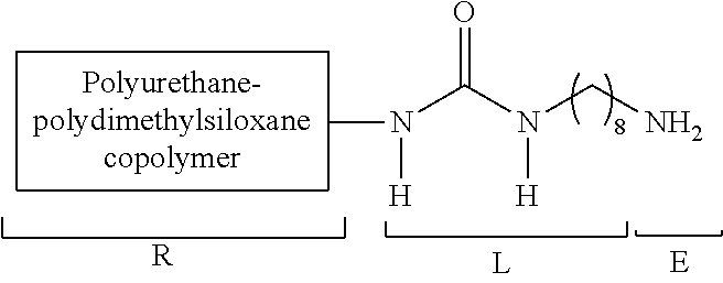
[R].CN([H])C(N([H])CN)=O
